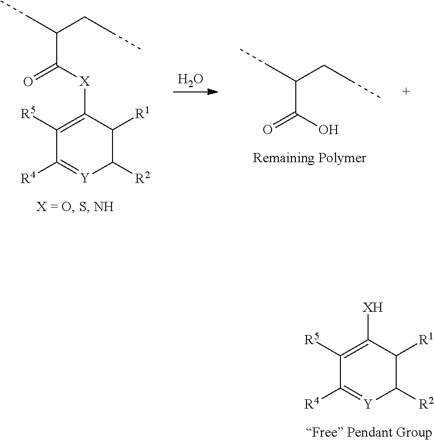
C1([X]C(C(CCC)CC)=O)=C([R5])C([R4])=[Y]C([R2])C1[R1].O.OC(C(CCC)CC)=O.C1([XH])=C([R5])C([R4])=[Y]C([R2])C1[R1]
